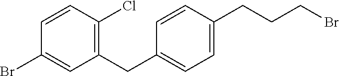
C1=CC(Cl)=C(CC2=CC=C(CCCBr)C=C2)C=C1Br
